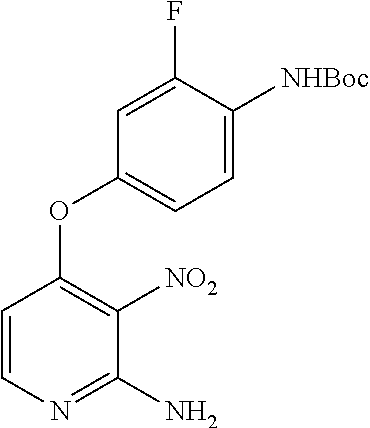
C1=CN=C(N)C([NO2])=C1OC1=CC=C([NHBoc])C(F)=C1
